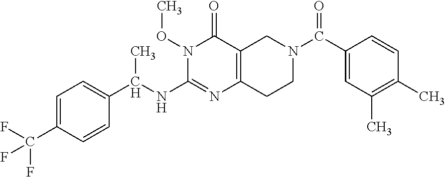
C1=C(C(F)(F)F)C=CC(C(NC2=NC3=C(C(=O)N2OC)CN(C(C2=CC(C)=C(C)C=C2)=O)CC3)C)=C1
